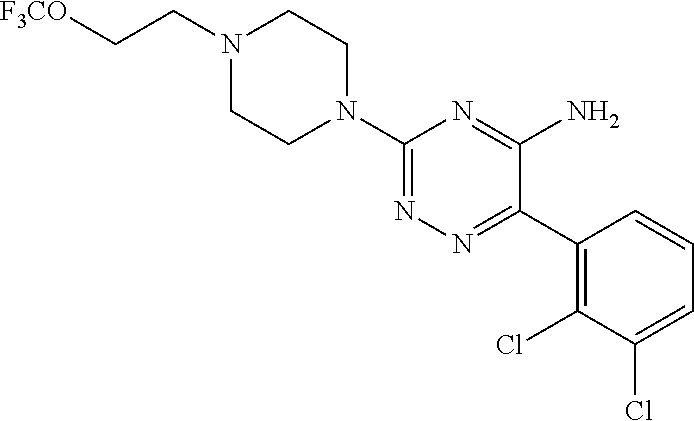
N1(C2=NN=C(C3=C(Cl)C(Cl)=CC=C3)C(N)=N2)CCN(CC[F3CO])CC1
